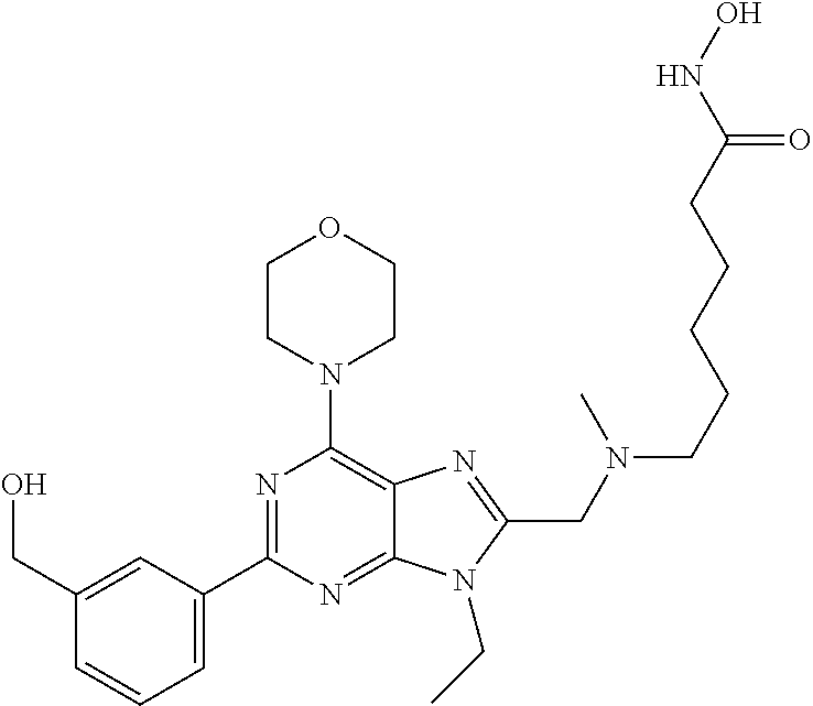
C1CN(C2=C3C(=NC(C4=CC=CC(CO)=C4)=N2)N(CC)C(CN(CCCCCC(NO)=O)C)=N3)CCO1
